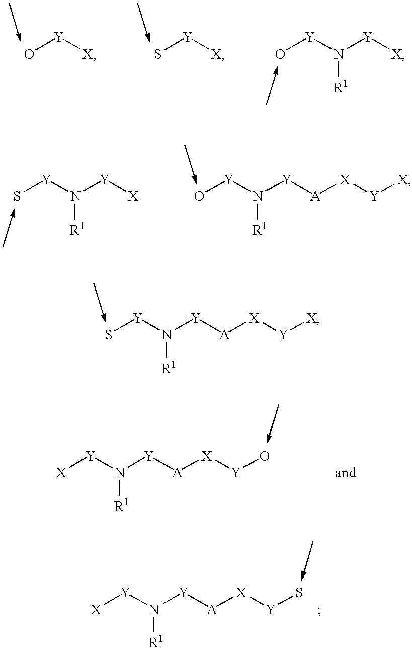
[X][Y]N([Y][A][X][Y]O)[R1].S[Y]N([Y][A][X][Y][X])[R1].[X][Y]N([Y][A][X][Y]S)[R1].O[Y][X].S[Y][X].O[Y]N([Y][X])[R1].O[Y]N([Y][A][X][Y][X])[R1].S[Y]N([Y][X])[R1]
